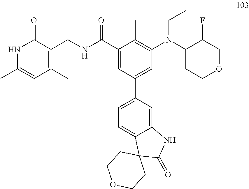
N(CC)(C1CCOCC1F)C1=C(C)C(C(NCC2=C(C)C=C(C)NC2=O)=O)=CC(C2=CC=C3C(=C2)NC(=O)C32CCOCC2)=C1
